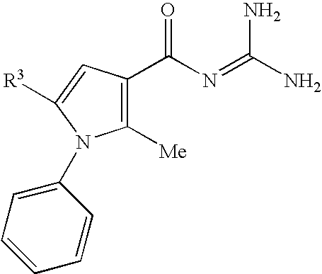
C1([Me])=C(C(N=C(N)N)=O)C=C([R3])N1C1=CC=CC=C1
